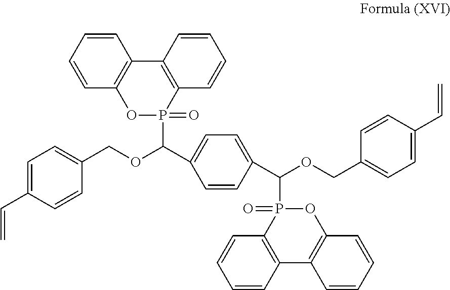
C1=CC=CC2=C1OP(=O)(C(C1=CC=C(C(OCC3=CC=C(C=C)C=C3)P3(=O)C4=C(C5=C(O3)C=CC=C5)C=CC=C4)C=C1)OCC1=CC=C(C=C)C=C1)C1=C2C=CC=C1
